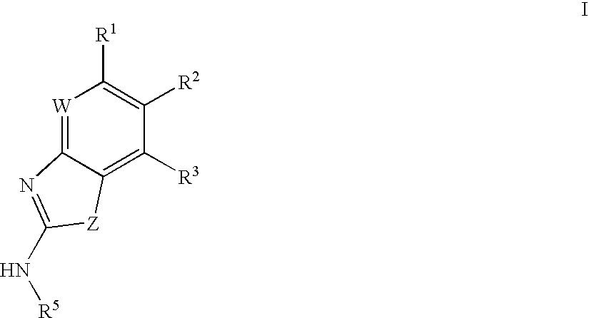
[W]1=C2C(=C([R3])C([R2])=C1[R1])[Z]C(N[R5])=N2
